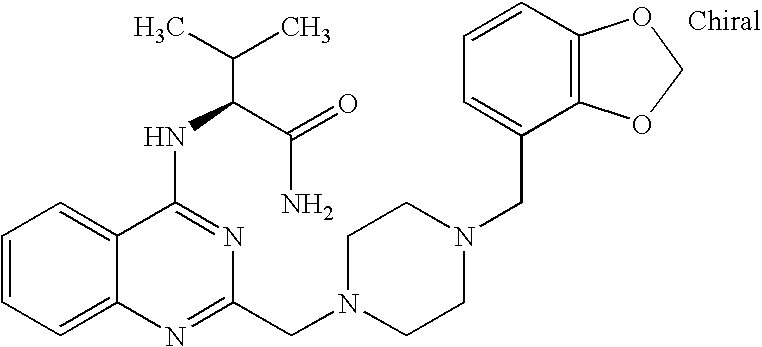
C1=CC=C2C(=C1)C(NC(C(N)=O)C(C)C)=NC(CN1CCN(CC3=CC=CC4=C3OCO4)CC1)=N2
